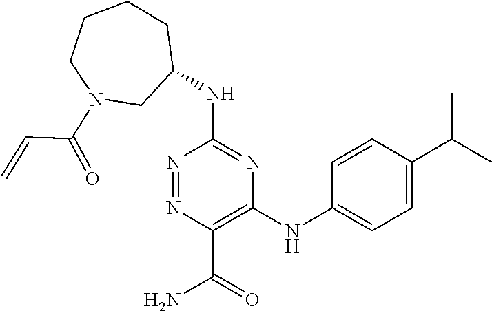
C1(NC2CCCCN(C(=O)C=C)C2)=NC(NC2=CC=C(C(C)C)C=C2)=C(C(=O)N)N=N1
